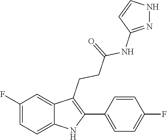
C12=CC=C(F)C=C1C(CCC(=O)NC1=NNC=C1)=C(C1=CC=C(F)C=C1)N2
